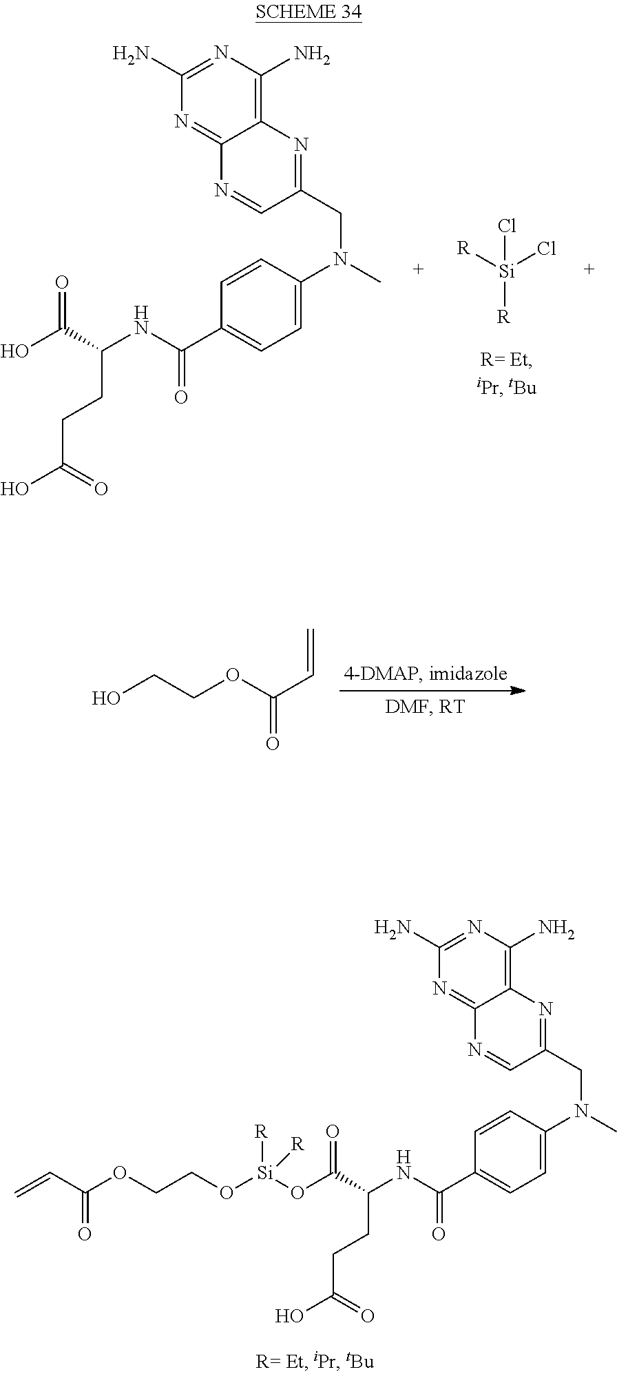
OCCOC(C=C)=O.N1=C(N)N=C2C(=C1N)N=C(CN(C)C1=CC=C(C(NC(C(O[Si](OCCOC(C=C)=O)([R])[R])=O)CCC(=O)O)=O)C=C1)C=N2.Cl[Si]([R])([R])Cl.N1=C(N)N=C2C(=C1N)N=C(CN(C)C1=CC=C(C(NC(C(O)=O)CCC(=O)O)=O)C=C1)C=N2
